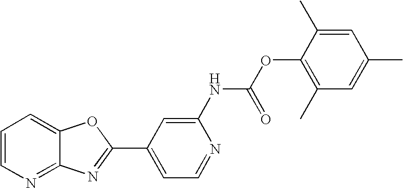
C12=NC=CC=C1OC(C1=CC=NC(NC(OC3=C(C)C=C(C)C=C3C)=O)=C1)=N2
